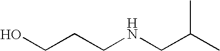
C(NCC(C)C)CCO
